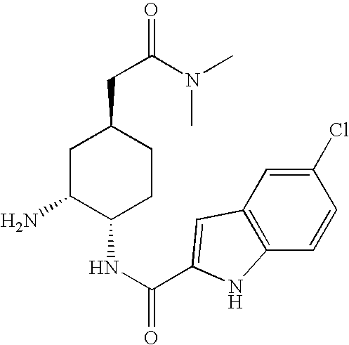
C1C(N)C(NC(=O)C2=CC3=C(C=CC(Cl)=C3)N2)CCC1CC(=O)N(C)C
